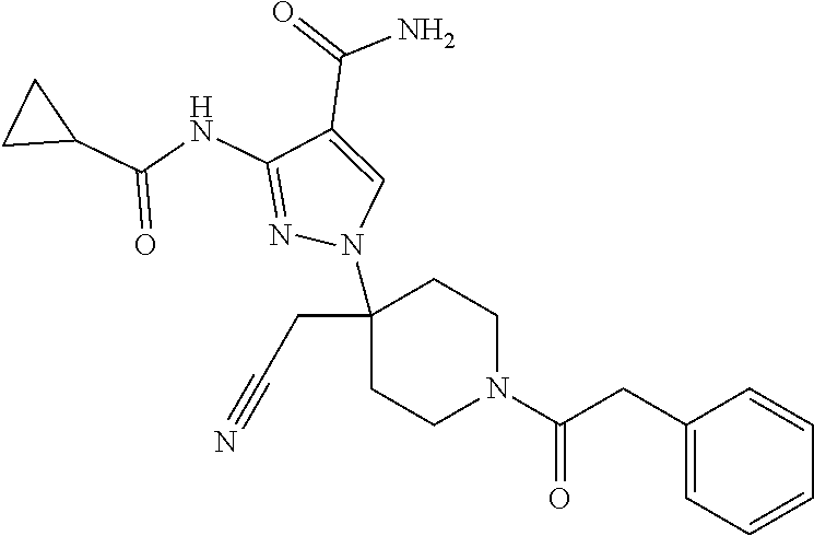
C1(CC#N)(N2C=C(C(=O)N)C(NC(C3CC3)=O)=N2)CCN(C(CC2=CC=CC=C2)=O)CC1
